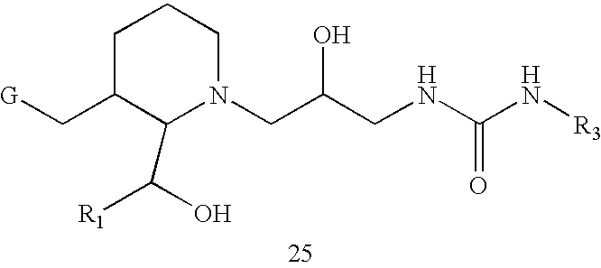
C1C(C[G])C(C(O)[R1])N(CC(CNC(N[R3])=O)O)CC1
